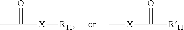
CC(=O)[X][R11].[R11]C(=O)[X]C
